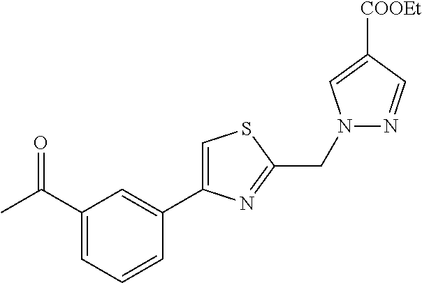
C1(C(C)=O)=CC=CC(C2=CSC(CN3N=CC([COOEt])=C3)=N2)=C1
